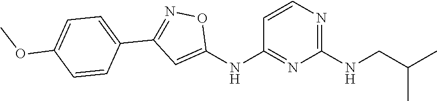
C1=CN=C(NCC(C)C)N=C1NC1=CC(C2=CC=C(OC)C=C2)=NO1
